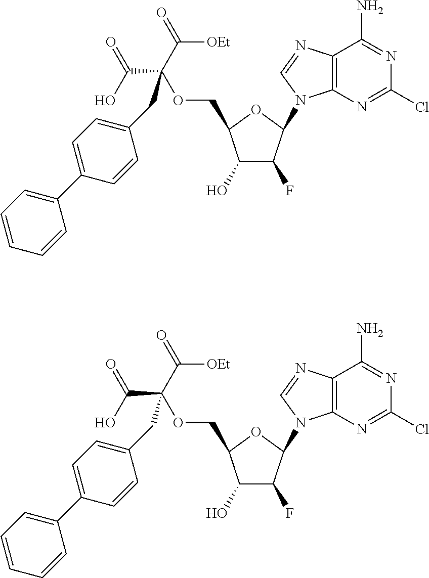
C12=C(N=C(Cl)N=C1N)N(C1C(F)C(O)C(COC(C(O)=O)(C([OEt])=O)CC3=CC=C(C4=CC=CC=C4)C=C3)O1)C=N2.C12=C(N=C(Cl)N=C1N)N(C1C(F)C(O)C(COC(C(O)=O)(C([OEt])=O)CC3=CC=C(C4=CC=CC=C4)C=C3)O1)C=N2
